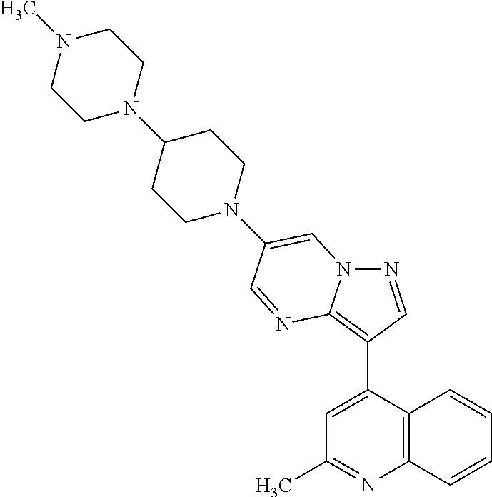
N1=CC(C2=CC(C)=NC3=C2C=CC=C3)=C2N1C=C(N1CCC(N3CCN(C)CC3)CC1)C=N2
